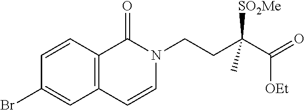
C1=CC2=C(C=CC(Br)=C2)C(=O)N1CCC(C([OEt])=O)([SO2Me])C
